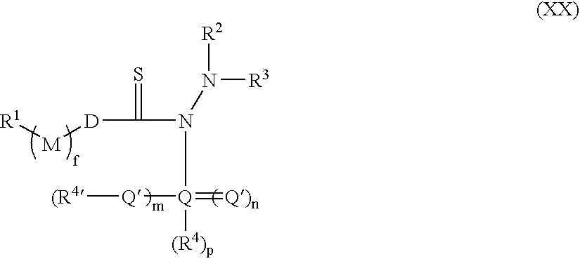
[M]([D]C(N([Q](=[Q)n])([Q][(R4])[(R4)p])N([R3])[R2])=S)[R1]
